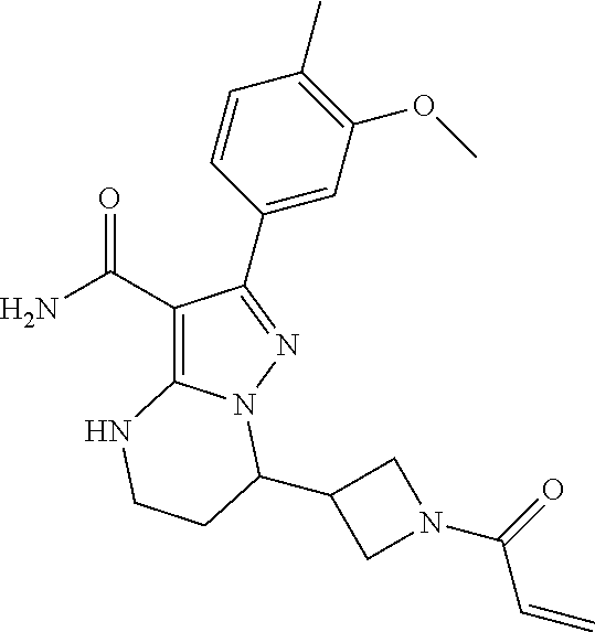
C1(C(=O)N)=C2N(N=C1C1=CC(OC)=C(C)C=C1)C(C1CN(C(=O)C=C)C1)CCN2
